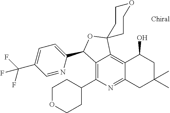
C1=C(C(F)(F)F)C=NC(C2C3=C(C4CCOCC4)N=C4C(=C3C3(O2)CCOCC3)C(O)CC(C)(C)C4)=C1
